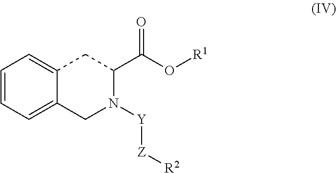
C1=CC=C2C(=C1)CN([Y][Z][R2])C(C(=O)O[R1])C2
